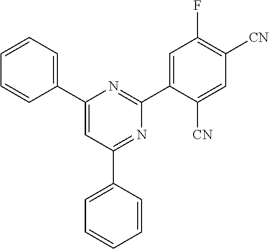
C1=C(C2=NC(C3=CC=CC=C3)=CC(C3=CC=CC=C3)=N2)C([CN])=CC([CN])=C1F
